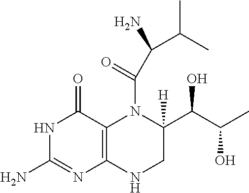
N1C(N)=NC2=C(C1=O)N(C(=O)C(N)C(C)C)C(C(O)C(C)O)([H])CN2
